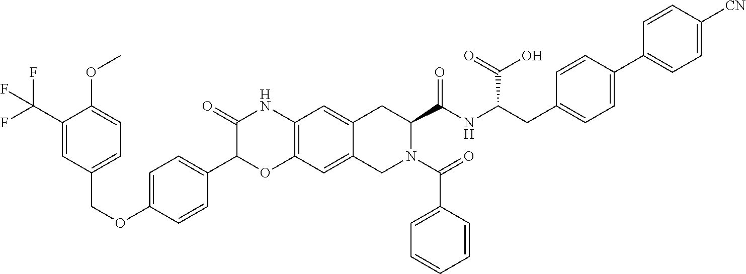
C1(C(F)(F)F)=CC(COC2=CC=C(C3OC4=C(NC3=O)C=C3C(=C4)CN(C(=O)C4=CC=CC=C4)C(C(NC(CC4=CC=C(C5=CC=C([CN])C=C5)C=C4)C(=O)O)=O)C3)C=C2)=CC=C1OC
